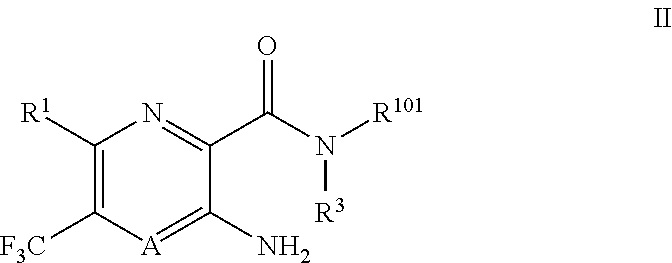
C1([R1])=C([F3C])[A]=C(N)C(C(N([R101])[R3])=O)=N1
